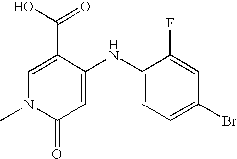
C1(C(=O)O)=CN(C)C(=O)C=C1NC1=CC=C(Br)C=C1F
